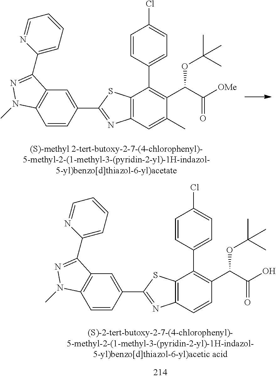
C12=C(C=C(C)C(C(C([OMe])=O)OC(C)(C)C)=C1C1=CC=C(Cl)C=C1)N=C(C1=CC3=C(C=C1)N(C)N=C3C1=CC=CC=N1)S2.C12=C(C=CC(C(C(O)=O)OC(C)(C)C)=C1C1=CC=C(Cl)C=C1)N=C(C1=CC3=C(C=C1)N(C)N=C3C1=CC=CC=N1)S2
